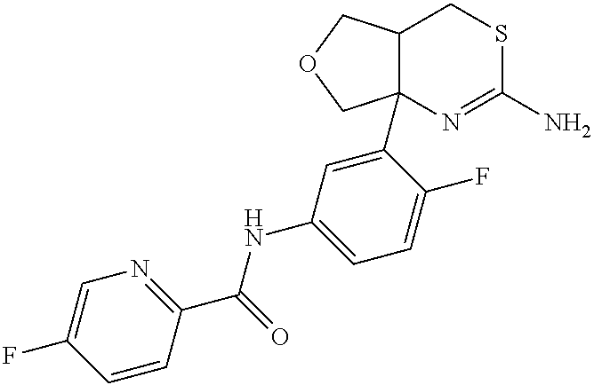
N(C1=CC=C(F)C(C23C(CSC(N)=N2)COC3)=C1)C(=O)C1=NC=C(F)C=C1
